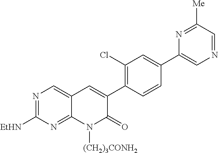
N1=C([EtHN])N=C2C(=C1)C=C(C1=C(Cl)C=C(C3=CN=CC([Me])=N3)C=C1)C(=O)N2[(CH2)3CONH2]
